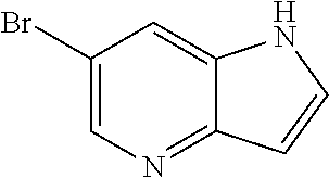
C1(Br)=CN=C2C(=C1)NC=C2
